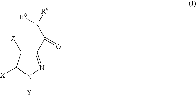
C1(C(=O)N([R9])[R8])=NN([Y])C([X])C1[Z]
